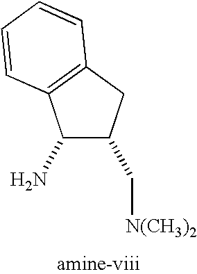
C1(N)C(C[N(CH3)2])CC2=C1C=CC=C2
